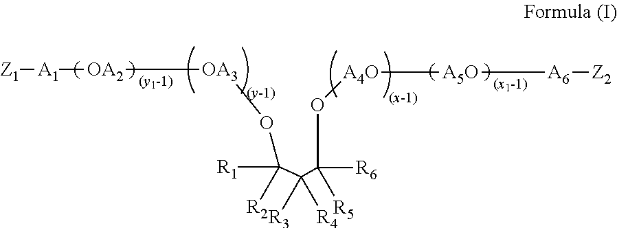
[A1]([Z1])[OA2][OA3]OC([R1])([R2])C([R3])([R4])C([R6])([R5])O[A4O][A5O][A6][Z2]
